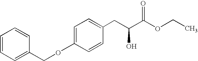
C(OC1=CC=C(CC(C(OCC)=O)O)C=C1)C1=CC=CC=C1
